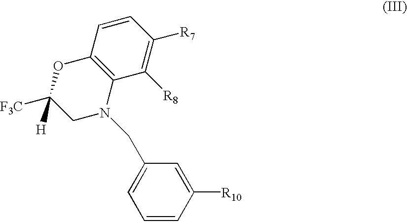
O1C([F3C])([H])CN(CC2=CC=CC([R10])=C2)C2=C1C=CC([R7])=C2[R8]
